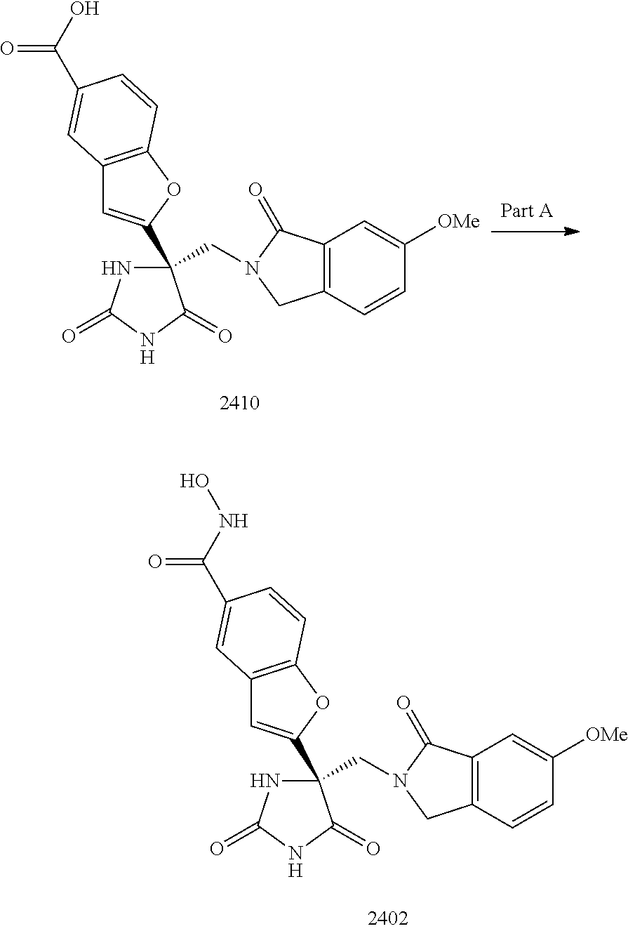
N1C(=O)NC(=O)C1(C1=CC2=C(O1)C=CC(C(O)=O)=C2)CN1CC2=C(C1=O)C=C([OMe])C=C2.N1C(=O)NC(=O)C1(C1=CC2=C(O1)C=CC(C(NO)=O)=C2)CN1CC2=C(C1=O)C=C([OMe])C=C2
